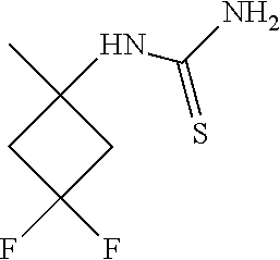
C1(NC(N)=S)(C)CC(F)(F)C1
